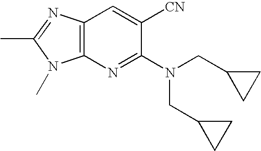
C12=C(N=C(N(CC3CC3)CC3CC3)C([CN])=C1)N(C)C(C)=N2
